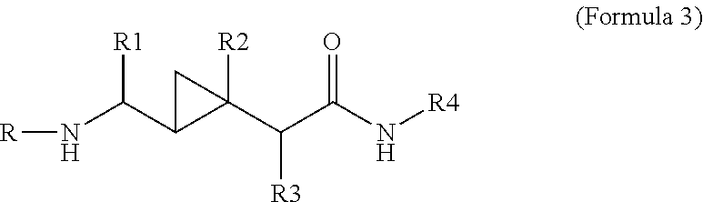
[R]NC(C1C(C([R3])C(N[R4])=O)([R2])C1)[R1]
